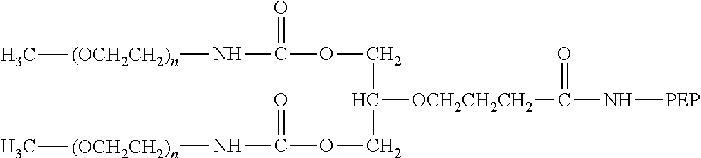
C(COC(N[(OCH2CH2)n]C)=O)(COC(N[(OCH2CH2)n]C)=O)[OCH2CH2CH2]C(N[PEP])=O
